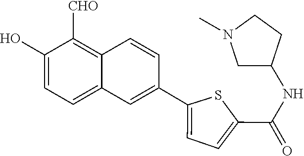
C1(O)=CC=C2C(=C1[CHO])C=CC(C1=CC=C(C(NC3CN(C)CC3)=O)S1)=C2
